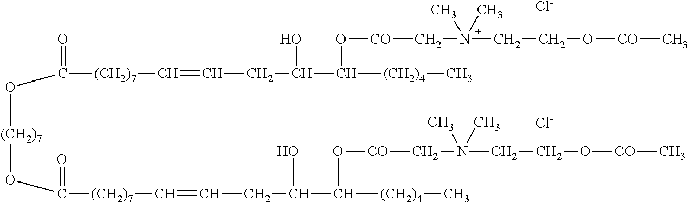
[Cl-].[Cl-].C(CC(O)C(O[CO]CN(CCO[CO]C)(C)C)[(CH2)4]C)=C[(CH2)7]C(=O)O[(CH2)7]OC([(CH2)7]C=CCC(O)C(O[CO]CN(CCO[CO]C)(C)C)[(CH2)4]C)=O
